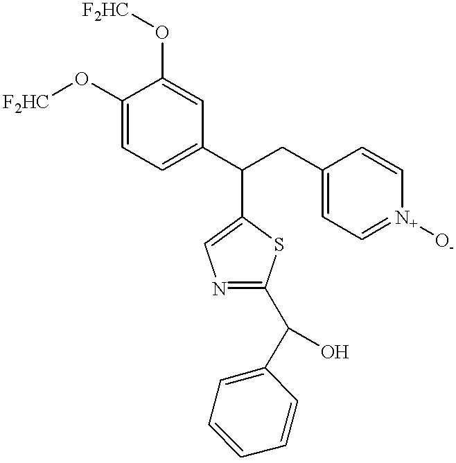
C(C1=CN=C(C(C2=CC=CC=C2)O)S1)(C1=CC=C(O[F2HC])C(O[F2HC])=C1)CC1=CC=[N+]([O-])C=C1
